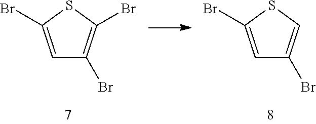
C1=C(Br)SC=C1Br.C1=C(Br)SC(Br)=C1Br
